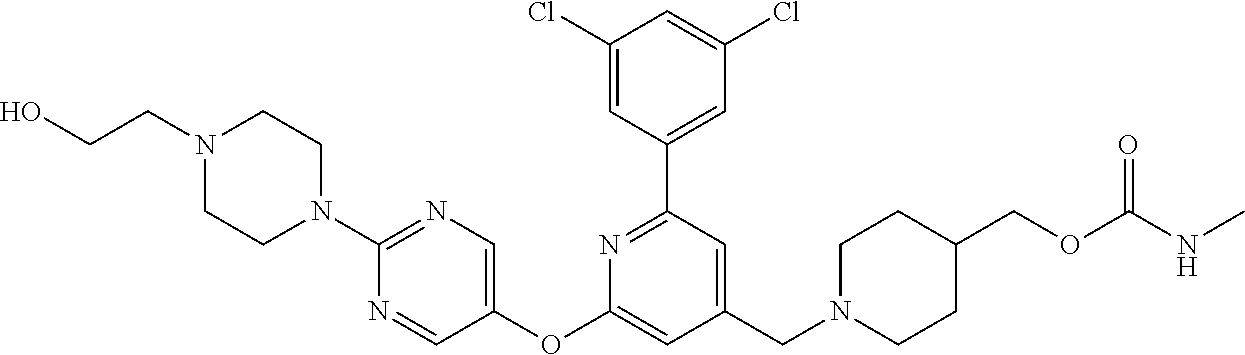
C1(Cl)=CC(C2=NC(OC3=CN=C(N4CCN(CCO)CC4)N=C3)=CC(CN3CCC(COC(=O)NC)CC3)=C2)=CC(Cl)=C1
